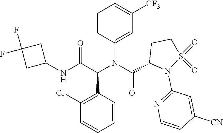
C1=CC=C([CF3])C=C1N(C(=O)C1CCS(=O)(=O)N1C1=NC=CC([CN])=C1)C(C1=C(Cl)C=CC=C1)C(=O)NC1CC(F)(F)C1
